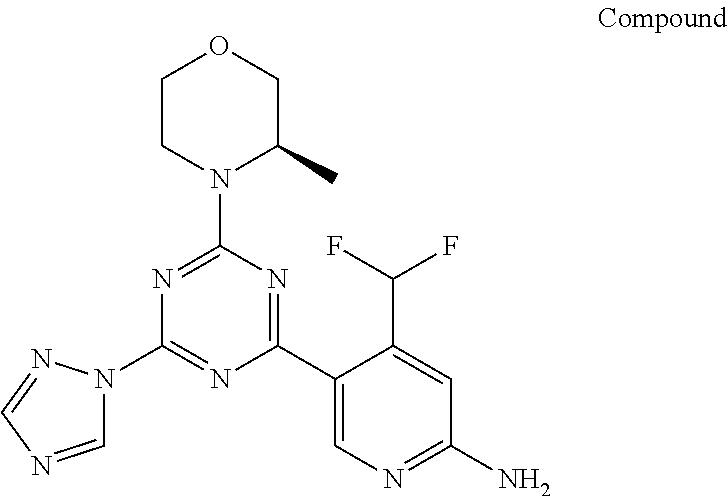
C1(C2=CN=C(N)C=C2C(F)F)=NC(N2C(C)COCC2)=NC(N2C=NC=N2)=N1
